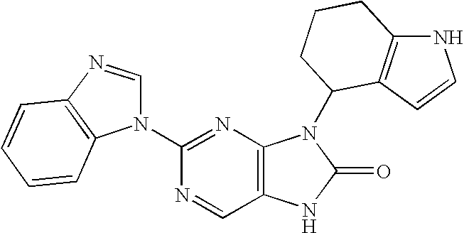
C12=C(N=C(N3C=NC4=C3C=CC=C4)N=C1)N(C1C3=C(NC=C3)CCC1)C(=O)N2
